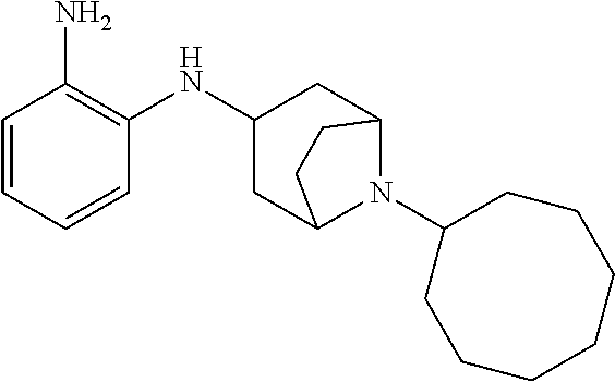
C1C2N(C3CCCCCCC3)C(CC1NC1=C(N)C=CC=C1)CC2
